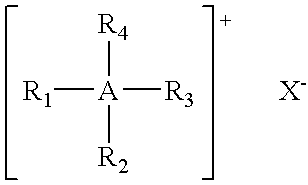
[A]([R4])([R1])([R3])[R2]
